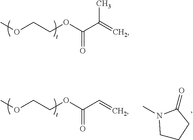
COCCOC(C(=C)C)=O.COCCOC(C=C)=O.C1CCC(=O)N1C
